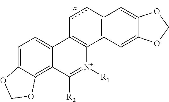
C1=C2C(=C3C(=C1)C1=C(C4=C(cc1)C=C1C(=C4)OCO1)[N+]([R1])=C3[R2])OCO2
